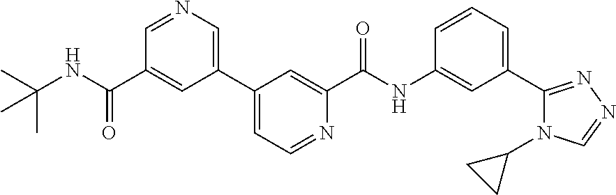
C1(C2=CN=CC(C(NC(C)(C)C)=O)=C2)=CC=NC(C(NC2=CC(C3=NN=CN3C3CC3)=CC=C2)=O)=C1
